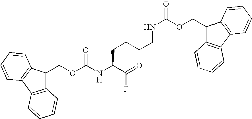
C1(COC(NC(C(=O)F)CCCCNC(=O)OCC2C3=C(C4=C2C=CC=C4)C=CC=C3)=O)C2=C(C3=C1C=CC=C3)C=CC=C2
